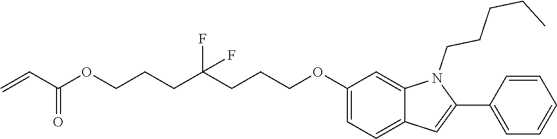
O(CCCC(CCCOC1=CC=C2C(=C1)N(CCCCC)C(C1=CC=CC=C1)=C2)(F)F)C(C=C)=O
